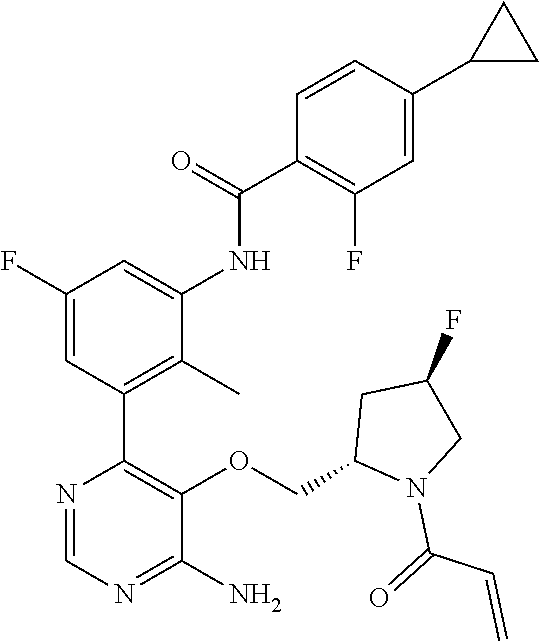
N1=CN=C(N)C(OCC2N(C(=O)C=C)CC(F)C2)=C1C1=C(C)C(NC(C2=C(F)C=C(C3CC3)C=C2)=O)=CC(F)=C1
